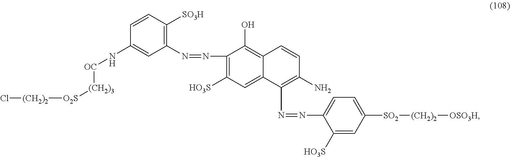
C1(N=NC2=C([SO3H])C=CC(N[OC][(CH2)3][O2S][(CH2)2]Cl)=C2)=C([HO3S])C=C2C(=C1O)C=CC(N)=C2N=NC1=CC=C([SO2][(CH2)2][OSO3H])C=C1[HO3S]
